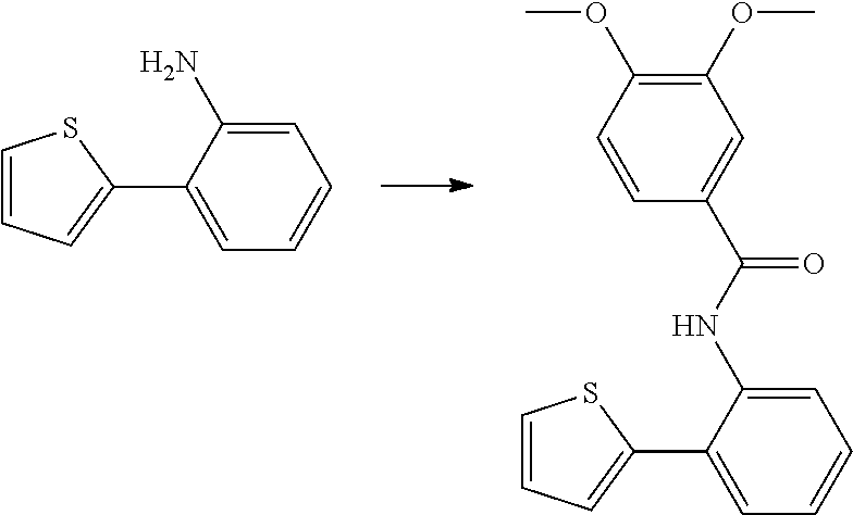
C1(C2=CC=CC=C2N)=CC=CS1.C1(C2=CC=CC=C2NC(C2=CC(OC)=C(OC)C=C2)=O)=CC=CS1
